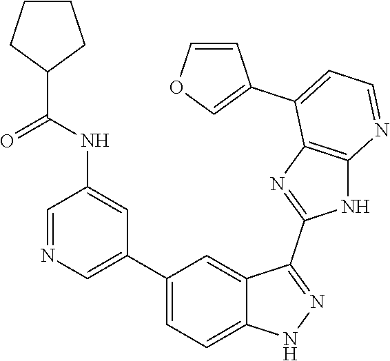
C1=NC=C(C2=CC=C3C(=C2)C(C2=NC4=C(N2)N=CC=C4C2=COC=C2)=NN3)C=C1NC(=O)C1CCCC1
